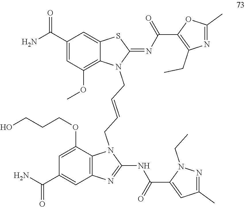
C1(C(=O)N)=CC(OC)=C2C(=C1)SC(=NC(C1=C(CC)N=C(C)O1)=O)N2CC=CCN1C2=C(C=C(C(=O)N)C=C2OCCCO)N=C1NC(=O)C1=CC(C)=NN1CC
